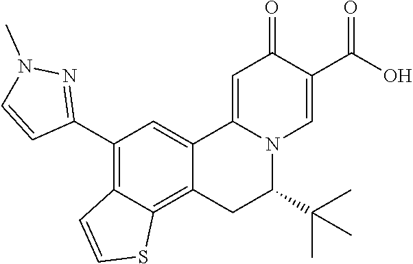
C12=CC(C3=NN(C)C=C3)=C3C(=C1CC(C(C)(C)C)N1C2=CC(=O)C(C(O)=O)=C1)SC=C3
